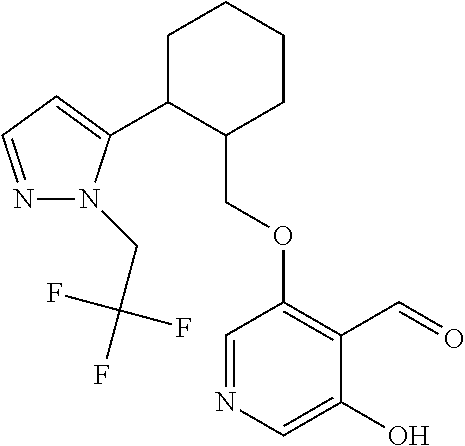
C1C(C2=CC=NN2CC(F)(F)F)C(COC2=C(C=O)C(O)=CN=C2)CCC1
